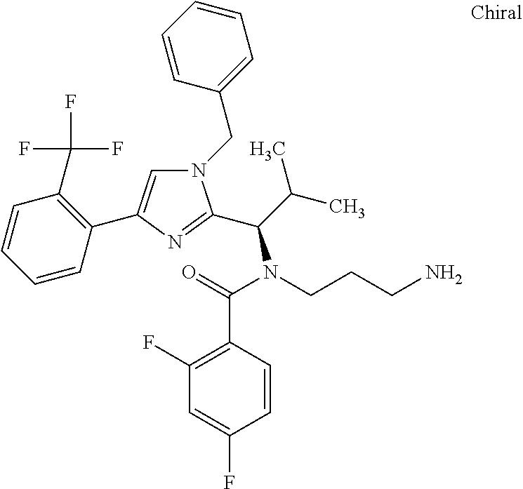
N1(CC2=CC=CC=C2)C=C(C2=C(C(F)(F)F)C=CC=C2)N=C1C(C(C)C)N(CCCN)C(=O)C1=C(F)C=C(F)C=C1
